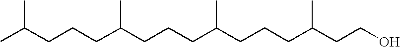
CC(CCCC(CCCC(CCCC(CCO)C)C)C)C
